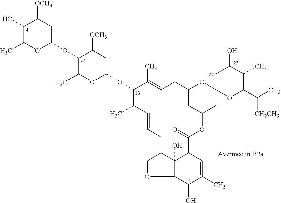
C1(OC2CC([OCH3])C(OC3CC([OCH3])C(O)C(C)O3)C(C)O2)C(C)=CCC2CC(OC(=O)C3C4(O)C(=CC=CC1C)COC4C(O)C(C)=C3)CC1(O2)OC(C(C)[CH2CH3])C(C)C(O)C1
